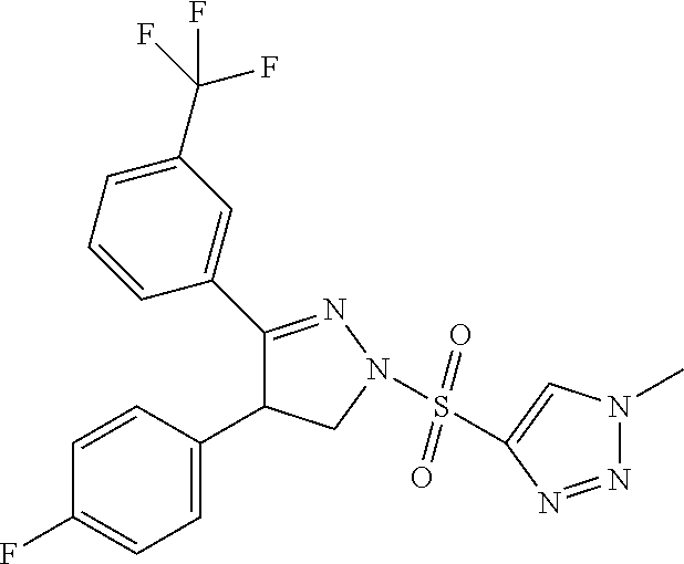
C1=C(C2C(C3=CC(C(F)(F)F)=CC=C3)=NN(S(=O)(=O)C3=CN(C)N=N3)C2)C=CC(F)=C1
